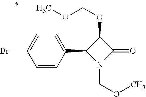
N1(COC)C(=O)C(OCOC)C1C1=CC=C(Br)C=C1
